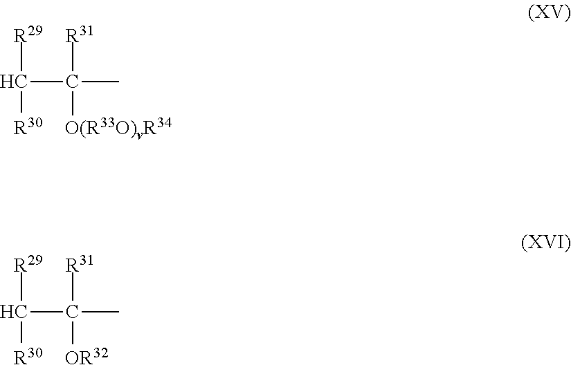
C([R30])(C([R31])([O(R33O)vR34])C)[R29].C([R30])(C([R31])([OR32])C)[R29]
